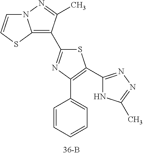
S1C(C2=C3N(N=C2C)C=CS3)=NC(C2=CC=CC=C2)=C1C1=NN=C(C)N1
